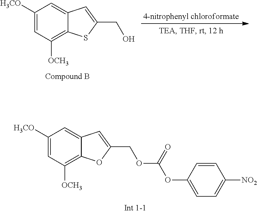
C1([H3CO])=CC([OCH3])=C2C(=C1)C=C(COC(OC1=CC=C([NO2])C=C1)=O)O2.C1([H3CO])=CC([OCH3])=C2C(=C1)C=C(CO)S2
